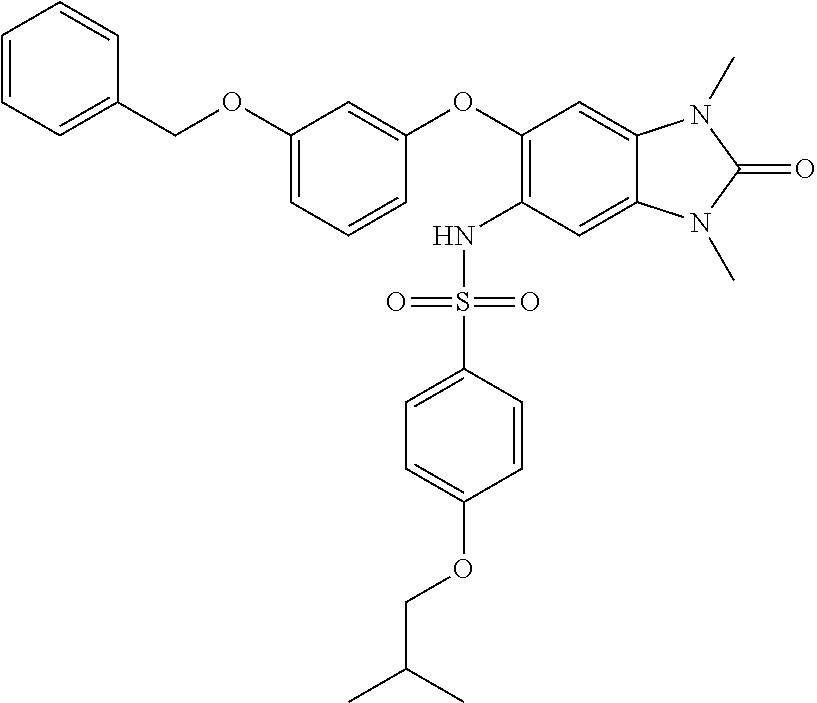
C1=CC=C(COC2=CC=CC(OC3=C(NS(C4=CC=C(OCC(C)C)C=C4)(=O)=O)C=C4C(=C3)N(C)C(=O)N4C)=C2)C=C1
